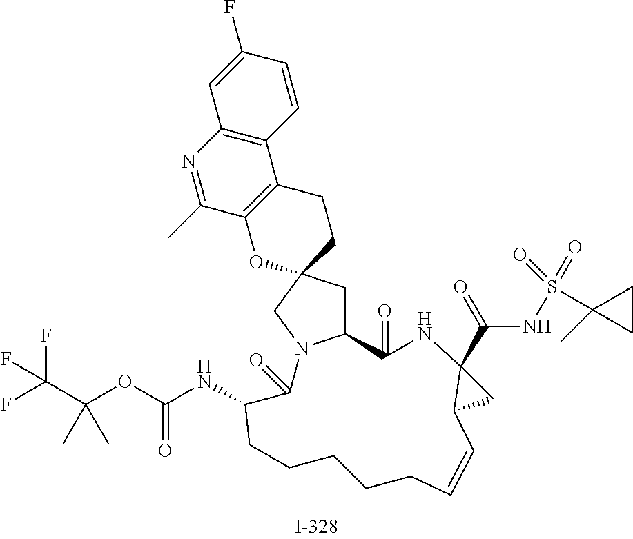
C12=C(N=C(C)C3=C1CCC1(O3)CC3N(C1)C(=O)C(NC(OC(C(F)(F)F)(C)C)=O)CCCCCC=CC1C(C(=O)NS(C4(C)CC4)(=O)=O)(NC3=O)C1)C=C(F)C=C2
